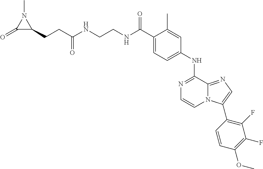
C1(C(NCCNC(CCC2N(C)C2=O)=O)=O)=CC=C(NC2=NC=CN3C2=NC=C3C2=C(F)C(F)=C(OC)C=C2)C=C1C
